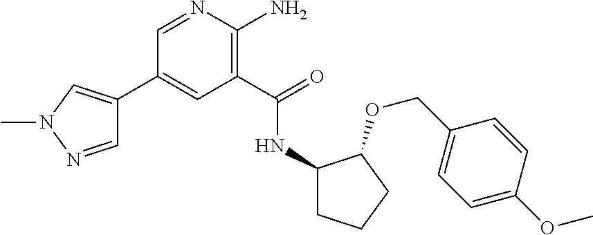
C1(C2=CN(C)N=C2)=CC(C(=O)NC2CCCC2OCC2=CC=C(OC)C=C2)=C(N)N=C1
